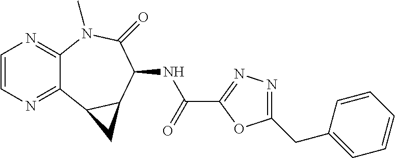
C1=CN=C2C(=N1)N(C)C(=O)C(NC(C1=NN=C(CC3=CC=CC=C3)O1)=O)C1C2C1
